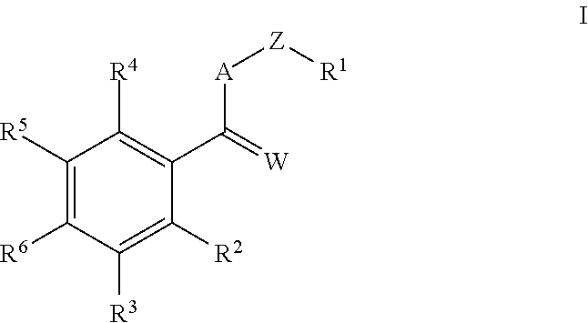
C1([R5])=C([R6])C([R3])=C([R2])C(C(=[W])[A][Z][R1])=C1[R4]
